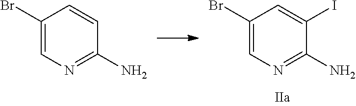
C1(Br)=CN=C(N)C=C1.C1(Br)=CN=C(N)C(I)=C1
